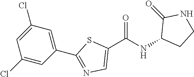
C1(C(NC2CCNC2=O)=O)=CN=C(C2=CC(Cl)=CC(Cl)=C2)S1
